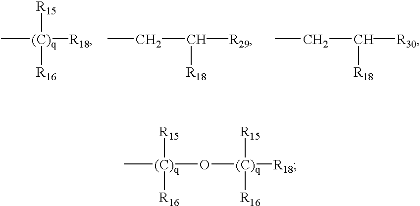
C[(C)q](O[(C)q]([R18])([R15])[R16])([R15])[R16].C[(C)q]([R18])([R15])[R16].CCC([R18])[R29].CCC([R18])[R30]
